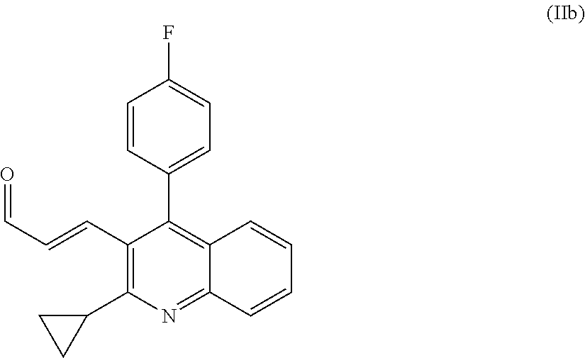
C1=CC(C2=C3C(=NC(C4CC4)=C2C=CC=O)C=CC=C3)=CC=C1F
